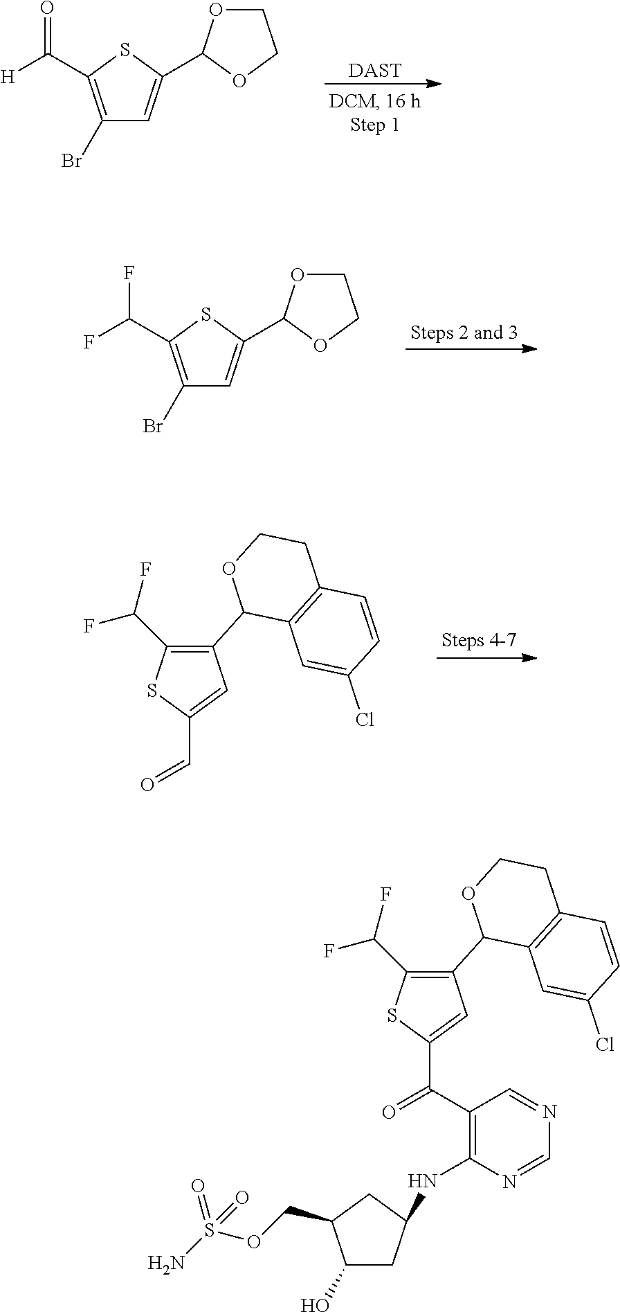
BrC1=C(C([H])=O)SC(C2OCCO2)=C1.[DAST].BrC1=C(C(F)F)SC(C2OCCO2)=C1.[Steps 2 and 3].C1(C2=C(C(F)F)SC(C=O)=C2)C2=C(CCO1)C=CC(Cl)=C2.C1(C2=C(C(F)F)SC(C(C3=C(NC4CC(O)C(COS(N)(=O)=O)C4)N=CN=C3)=O)=C2)C2=C(CCO1)C=CC(Cl)=C2
